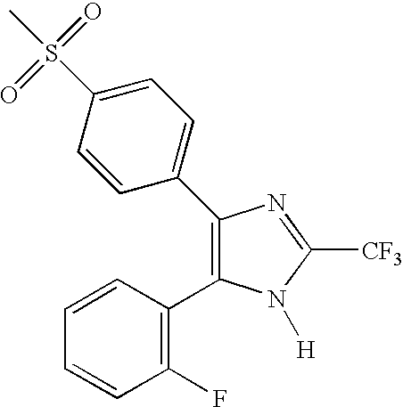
C1=CC(C2=C(C3=CC=C(S(=O)(=O)C)C=C3)N=C([CF3])N2[H])=C(F)C=C1
